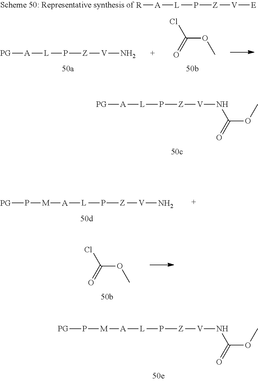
[PG][A][L]P[Z][V]NC(OC)=O.[R][A][L]P[Z][V][E].[PG][A][L]P[Z][V]N.C(OC)(Cl)=O.[PG]P[M][A][L]P[Z][V]N.C(OC)(Cl)=O.[M]([A][L]P[Z][V]NC(OC)=O)P[PG]
